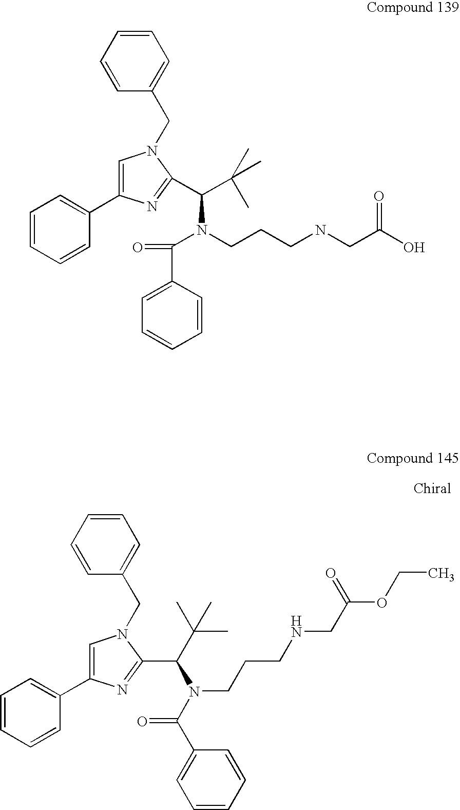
C1=CC=CC(C2=CN(CC3=CC=CC=C3)C(C(C(C)(C)C)N(C(C3=CC=CC=C3)=O)CCCNCC(O)=O)=N2)=C1.C1=CC=CC(C2=CN(CC3=CC=CC=C3)C(C(N(CCCNCC(OCC)=O)C(=O)C3=CC=CC=C3)C(C)(C)C)=N2)=C1
